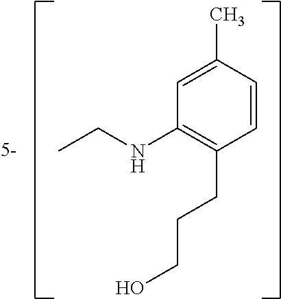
C1=CC(C)=CC(NCC)=C1CCCO
